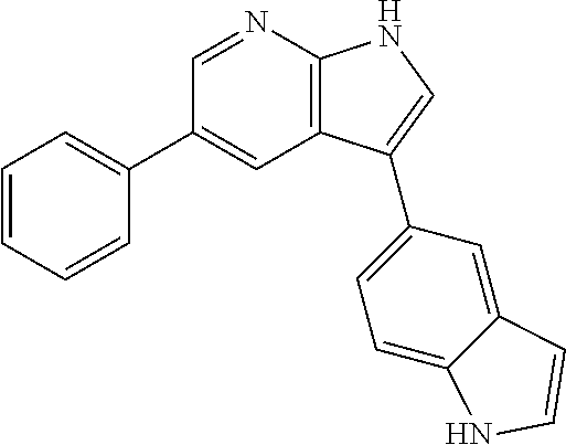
C1=CC=CC(C2=CC3=C(N=C2)NC=C3C2=CC=C3C(=C2)C=CN3)=C1
